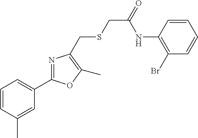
C1=CC(C)=CC(C2=NC(CSCC(=O)NC3=C(Br)C=CC=C3)=C(C)O2)=C1
